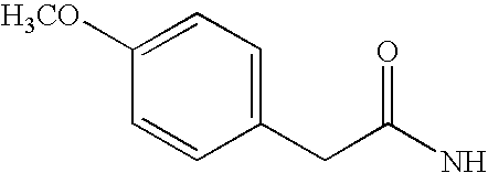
C1=C([H3CO])C=CC(CC(N)=O)=C1
